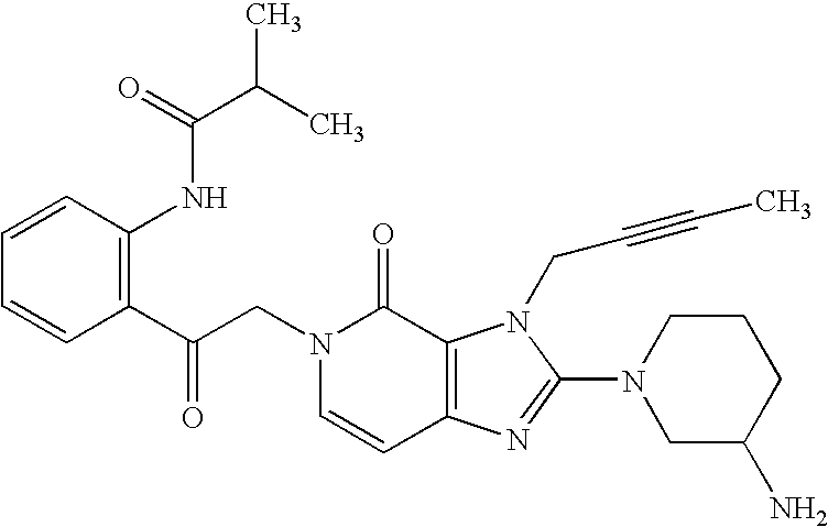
C(N1C=CC2=C(C1=O)N(CC#CC)C(N1CC(N)CCC1)=N2)C(C1=C(NC(C(C)C)=O)C=CC=C1)=O
